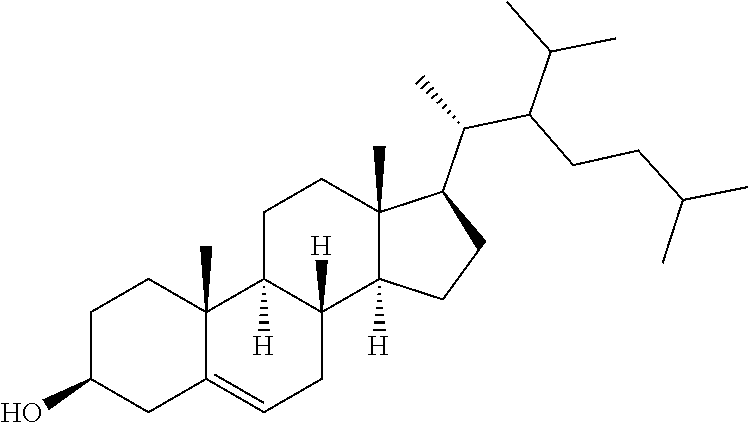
C1=C2CC(O)CCC2(C)C2([H])CCC3(C)C(C(C(CCC(C)C)C(C)C)C)CCC3([H])C2([H])C1
